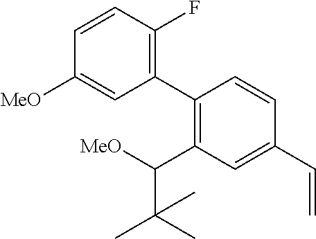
C1(C2=C(F)C=CC([MeO])=C2)=C(C([MeO])C(C)(C)C)C=C(C=C)C=C1
